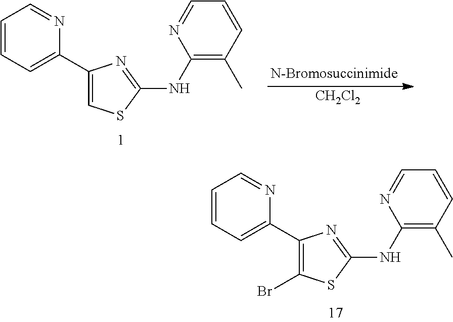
C1(C2=CC=CC=N2)=C(Br)SC(NC2=C(C)C=CC=N2)=N1.C1(C2=CC=CC=N2)=CSC(NC2=C(C)C=CC=N2)=N1.[CH2Cl2]
